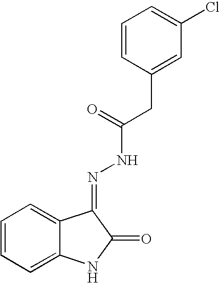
C1=CC=C2C(=C1)C(=NNC(CC1=CC(Cl)=CC=C1)=O)C(=O)N2
